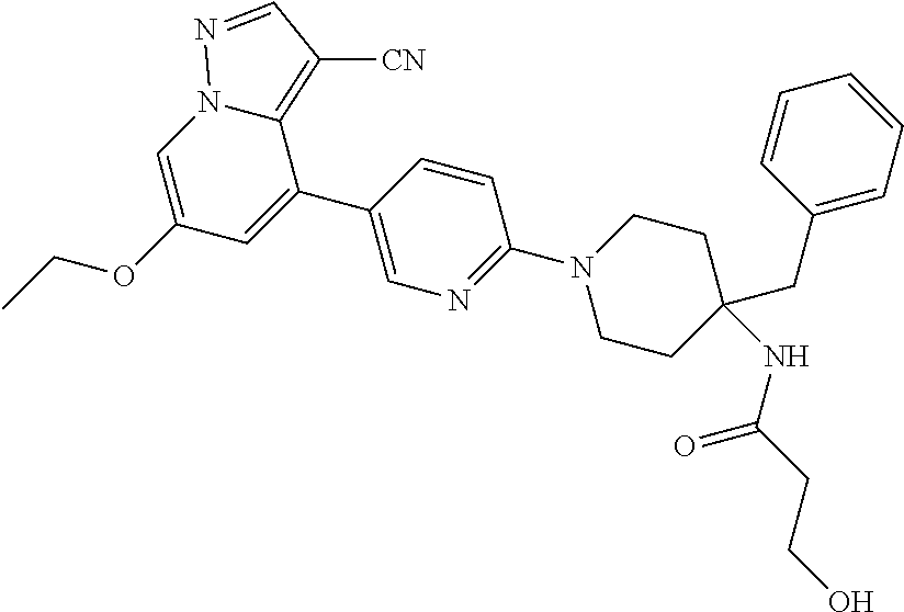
C1=C(OCC)C=C(C2=CN=C(N3CCC(NC(=O)CCO)(CC4=CC=CC=C4)CC3)C=C2)C2=C([CN])C=NN12
